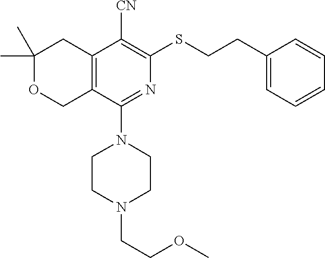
C1(C)(C)OCC2=C(C1)C([CN])=C(SCCC1=CC=CC=C1)N=C2N1CCN(CCOC)CC1
